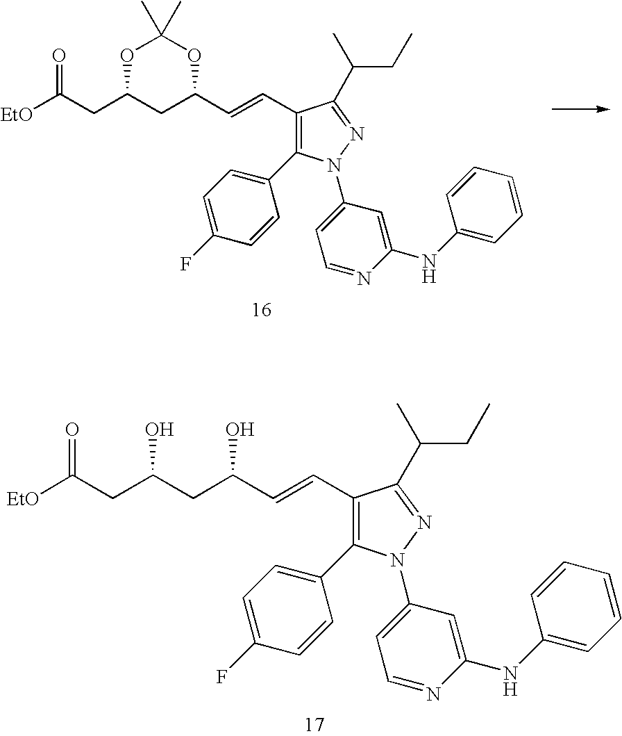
C1(C=CC(CC(CC([EtO])=O)O)O)=C(C2=CC=C(F)C=C2)N(C2=CC=NC(NC3=CC=CC=C3)=C2)N=C1C(C)CC.C1(C=CC2CC(CC([EtO])=O)OC(C)(C)O2)=C(C2=CC=C(F)C=C2)N(C2=CC=NC(NC3=CC=CC=C3)=C2)N=C1C(C)CC
